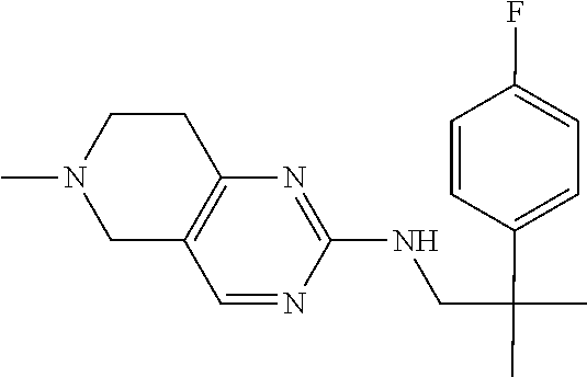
C12=C(CCN(C)C1)N=C(NCC(C1=CC=C(F)C=C1)(C)C)N=C2
